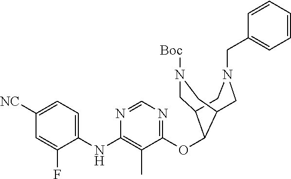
C1([NC])=CC=C(NC2=C(C)C(OC3C4CN([Boc])CC3CN(CC3=CC=CC=C3)C4)=NC=N2)C(F)=C1
